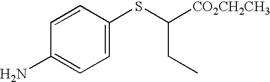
C1=CC(N)=CC=C1SC([CO2CH2CH3])CC
